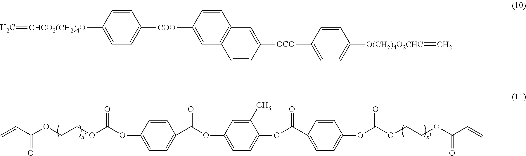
C=CC(OCCOC(OC1=CC=C(C(OC2=CC=C(OC(C3=CC=C(OC(OCCOC(C=C)=O)=O)C=C3)=O)C(C)=C2)=O)C=C1)=O)=O.C=[CHCO2(CH2)4O]C1=CC=C([COO]C2=CC3=C(C=C2)C=C([OCO]C2=CC=C([O(CH2)4O2CHC]=C)C=C2)C=C3)C=C1
